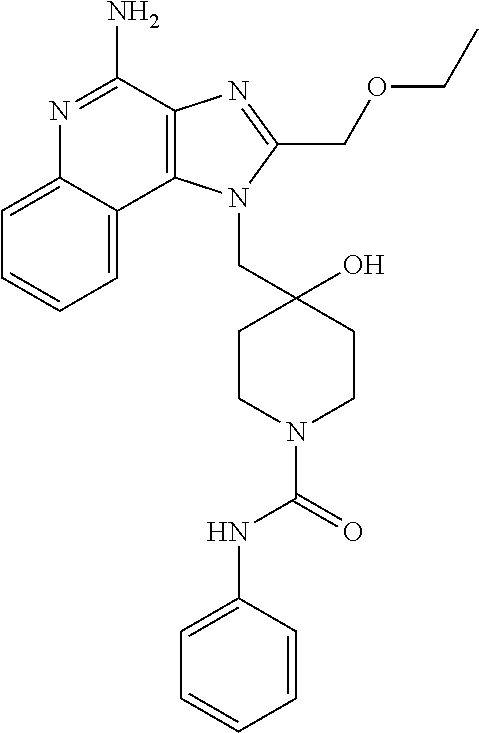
C1=CC=C2C(=C1)N=C(N)C1=C2N(CC2(O)CCN(C(=O)NC3=CC=CC=C3)CC2)C(COCC)=N1
